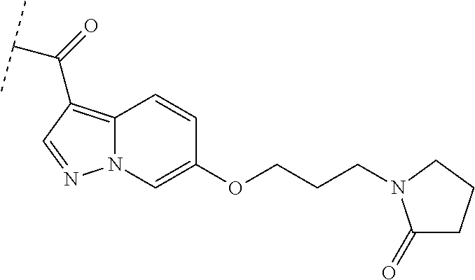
N12C(=C(C(=O)C(C)C)C=N1)C=CC(OCCCN1C(=O)CCC1)=C2
